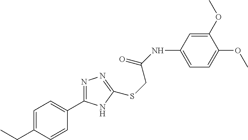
C1=C(NC(=O)CSC2=NN=C(C3=CC=C(CC)C=C3)N2)C=C(OC)C(OC)=C1
